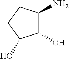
C1(N)C(O)C(O)CC1
